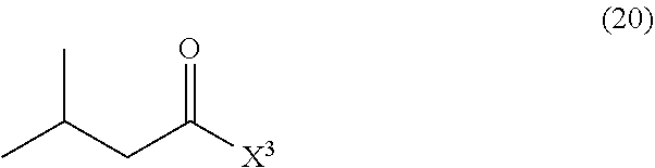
CC(CC([X3])=O)C
